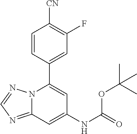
C12=NC=NN1C(C1=CC(F)=C([CN])C=C1)=CC(NC(=O)OC(C)(C)C)=C2
